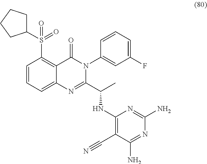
C1=CC=C2C(=C1S(=O)(=O)C1CCCC1)C(=O)N(C1=CC(F)=CC=C1)C(C(NC1=C(C#N)C(N)=NC(N)=N1)C)=N2
